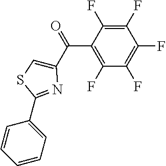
C1(C(C2=CSC(C3=CC=CC=C3)=N2)=O)=C(F)C(F)=C(F)C(F)=C1F
